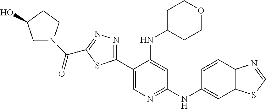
C1(C2=NN=C(C(N3CC(O)CC3)=O)S2)=CN=C(NC2=CC3=C(C=C2)N=CS3)C=C1NC1CCOCC1
